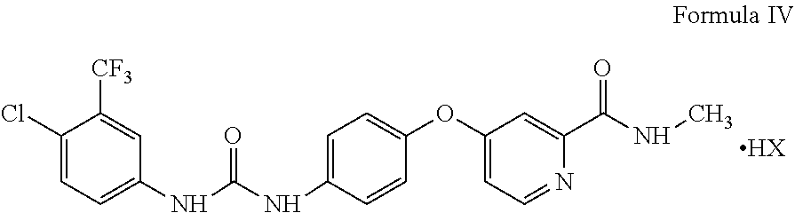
C1(Cl)=CC=C(NC(NC2=CC=C(OC3=CC=NC(C(NC)=O)=C3)C=C2)=O)C=C1[CF3].[HX]
